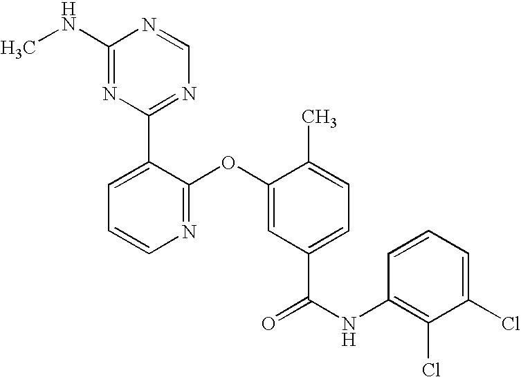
N1=C(OC2=CC(C(NC3=C(Cl)C(Cl)=CC=C3)=O)=CC=C2C)C(C2=NC=NC(NC)=N2)=CC=C1
